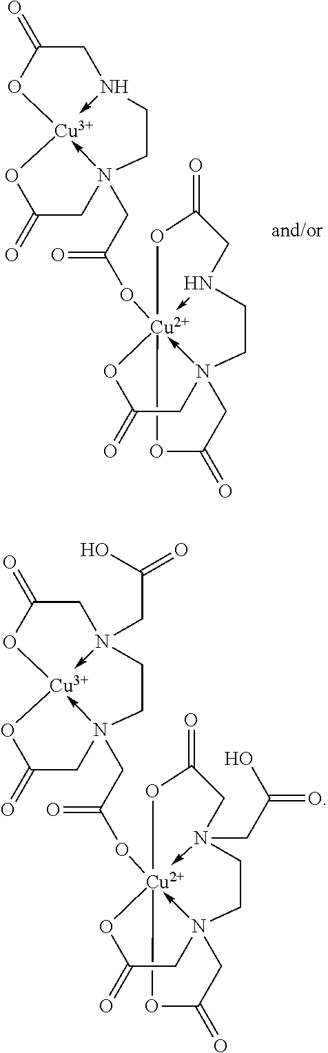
O1[Cu]234(OC(CN56->[Cu]7(-N(CC(=O)O7)CC5)OC(=O)C6)=O)-N(CCN->2(CC(=O)O3)CC1=O)CC(=O)O4.O1[Cu]234(OC(CN56->[Cu]7(-N(CC(O)=O)(CC(=O)O7)CC5)OC(=O)C6)=O)-N(CCN->2(CC(O)=O)CC(=O)O3)(CC(=O)O4)CC1=O
